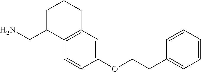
C1(OCCC2=CC=CC=C2)=CC2=C(C=C1)C(CN)CCC2
